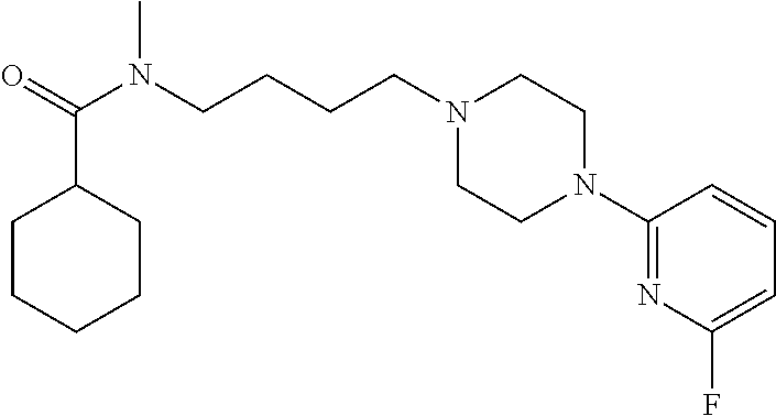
N1(CCCCN(C(=O)C2CCCCC2)C)CCN(C2=NC(F)=CC=C2)CC1
